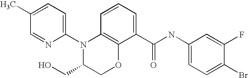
C1(N2C(CO)COC3=C2C=CC=C3C(NC2=CC=C(Br)C(F)=C2)=O)=CC=C(C)C=N1
